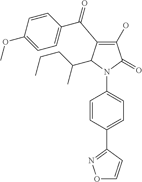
C1(O)=C(C(C2=CC=C(OC)C=C2)=O)C(C(CCC)C)N(C2=CC=C(C3=NOC=C3)C=C2)C1=O
